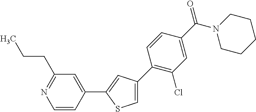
CCCC1=NC=CC(C2=CC(C3=C(Cl)C=C(C(N4CCCCC4)=O)C=C3)=CS2)=C1
